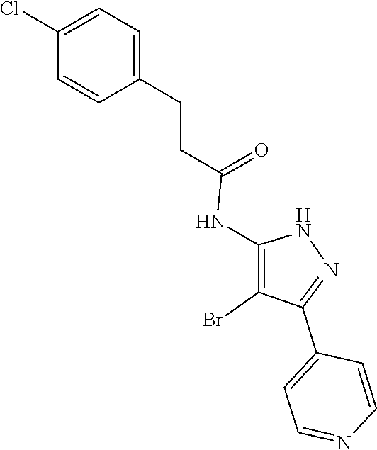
N1C(NC(CCC2=CC=C(Cl)C=C2)=O)=C(Br)C(C2=CC=NC=C2)=N1
